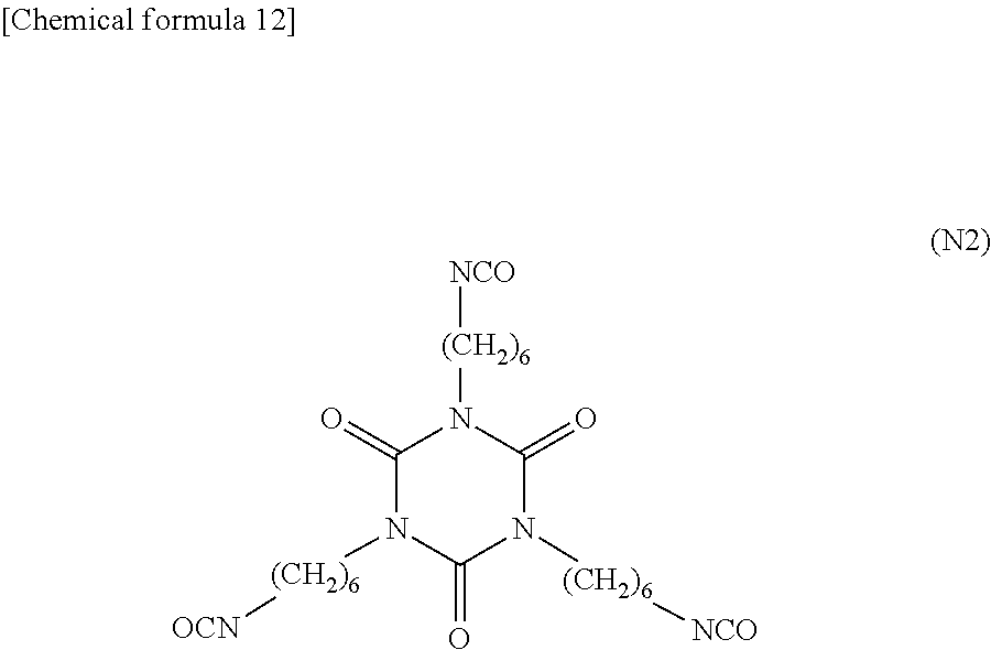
C1(=O)N([(CH2)6][NCO])C(=O)N([(CH2)6][NCO])C(=O)N1[(CH2)6][OCN]
